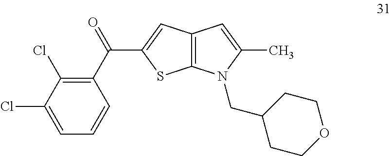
C1(C(=O)C2=CC3=C(S2)N(CC2CCOCC2)C(C)=C3)=C(Cl)C(Cl)=CC=C1
